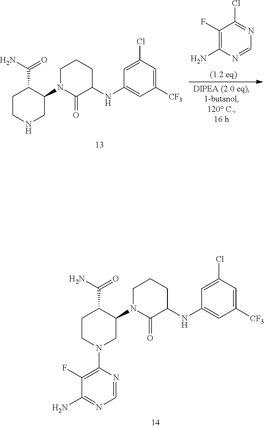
C1CNCC(N2C(=O)C(NC3=CC([CF3])=CC(Cl)=C3)CCC2)C1C(N)=O.C1(F)=C(N)N=CN=C1Cl.C1CN(C2=C(F)C(N)=NC=N2)CC(N2C(=O)C(NC3=CC([CF3])=CC(Cl)=C3)CCC2)C1C(N)=O
